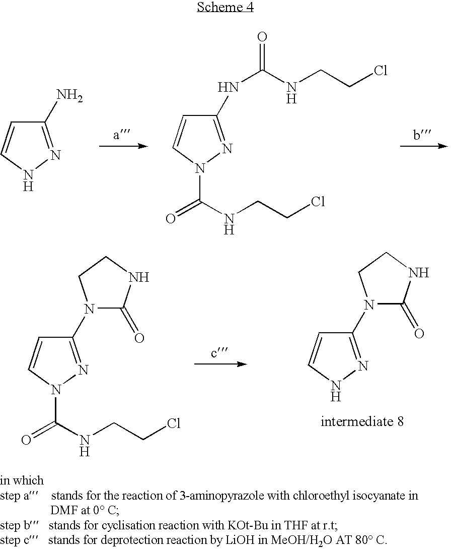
C1(N)=NNC=C1.C1(NC(=O)NCCCl)=NN(C(=O)NCCCl)C=C1.N1(C2=NN(C(=O)NCCCl)C=C2)C(=O)NCC1.N1(C2=NNC=C2)C(=O)NCC1
